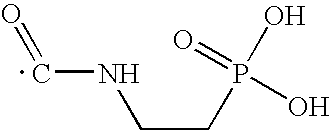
C(CP(O)(=O)O)NC=O
